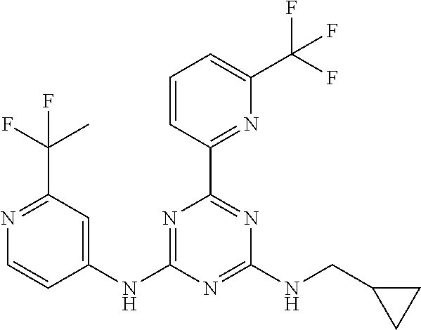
C1(NC2=NC(C3=NC(C(F)(F)F)=CC=C3)=NC(NCC3CC3)=N2)=CC(C(F)(C)F)=NC=C1
